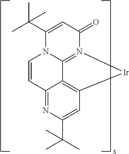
C1(C(C)(C)C)=CC(=O)N2=C3N1C=CC1=NC(C(C)(C)C)=CC(=C31)[Ir]2
